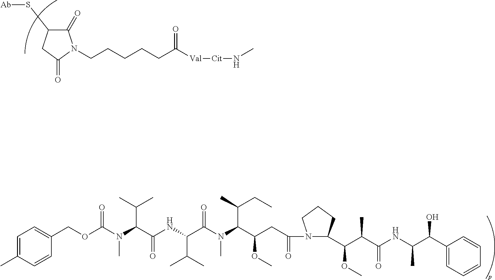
C(C1=CC=C(C)C=C1)OC(N(C(C(NC(C(N(C(C(CC(=O)N1CCCC1C(C(C(=O)NC(C(C1=CC=CC=C1)O)C)C)OC)OC)C(CC)C)C)=O)C(C)C)=O)C(C)C)C)=O.[Val](C(CCCCCN1C(=O)C(S[Ab])CC1=O)=O)[Cit]NC
